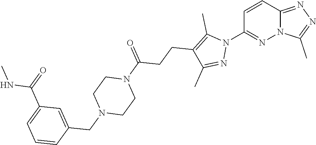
C1=CC2=NN=C(C)N2N=C1N1C(C)=C(CCC(N2CCN(CC3=CC(C(=O)NC)=CC=C3)CC2)=O)C(C)=N1
